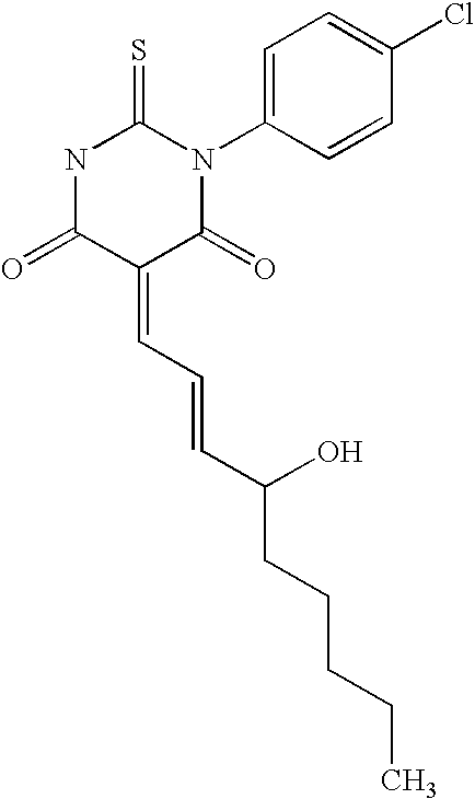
N1C(=S)N(C2=CC=C(Cl)C=C2)C(=O)C(=CC=CC(O)CCCCC)C1=O
